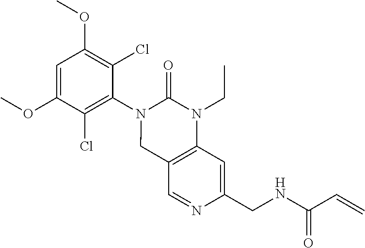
C1=C(OC)C(Cl)=C(N2CC3=C(N(CC)C2=O)C=C(CNC(C=C)=O)N=C3)C(Cl)=C1OC
